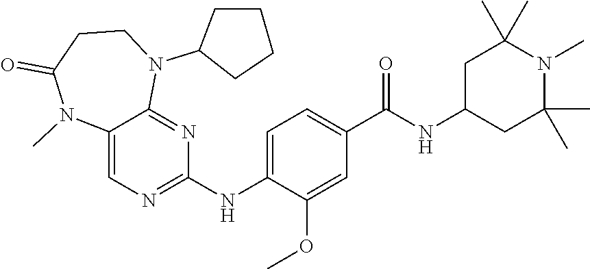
C12=CN=C(NC3=CC=C(C(NC4CC(C)(C)N(C)C(C)(C)C4)=O)C=C3OC)N=C1N(C1CCCC1)CCC(=O)N2C
